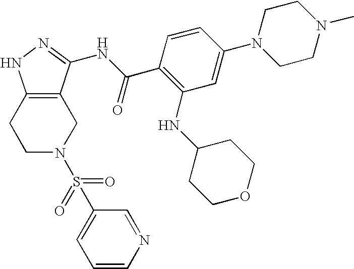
C1C2=C(CCN1S(C1=CC=CN=C1)(=O)=O)NN=C2NC(C1=C(NC2CCOCC2)C=C(N2CCN(C)CC2)C=C1)=O
